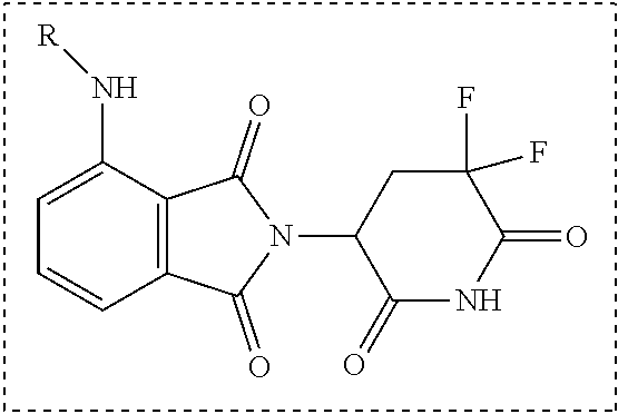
C12=C(C(N[R])=CC=C1)C(=O)N(C1C(=O)NC(=O)C(F)(F)C1)C2=O
